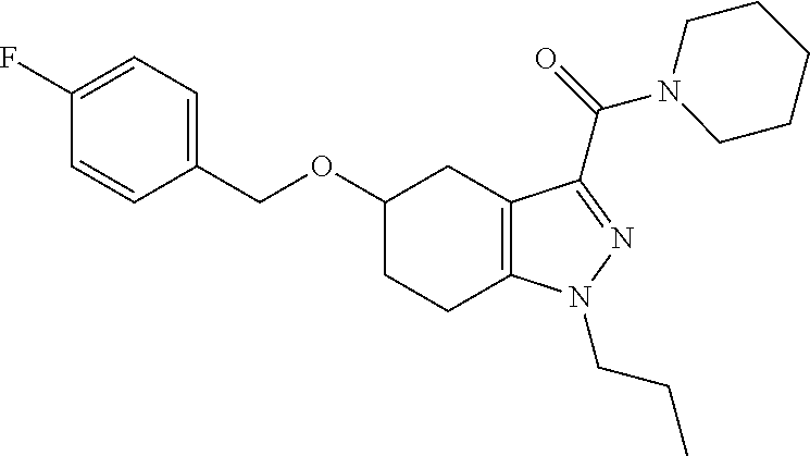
C1(OCC2=CC=C(F)C=C2)CC2=C(CC1)N(CCC)N=C2C(N1CCCCC1)=O
